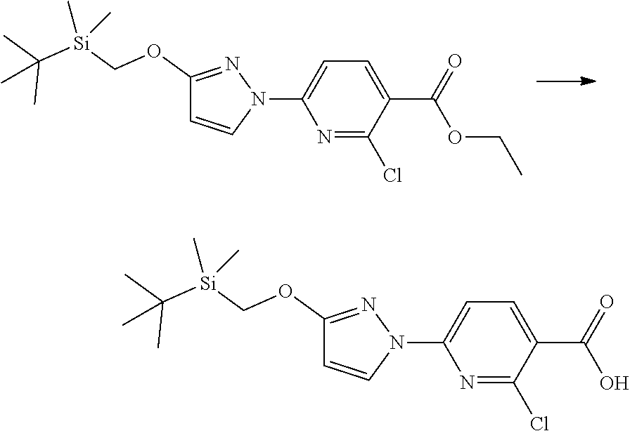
N1=C(Cl)C(C(OCC)=O)=CC=C1N1N=C(OC[Si](C(C)(C)C)(C)C)C=C1.N1=C(Cl)C(C(O)=O)=CC=C1N1N=C(OC[Si](C(C)(C)C)(C)C)C=C1
